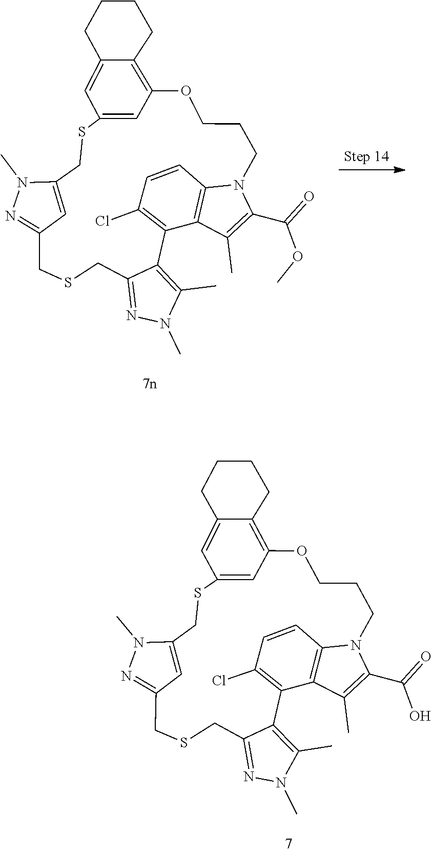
N1(C)C(C)=C2C3=C(Cl)C=CC4=C3C(C)=C(C(OC)=O)N4CCCOC3=C4CCCCC4=CC(=C3)SCC3=CC(=NN3C)CSCC2=N1.N1(C)C2=CC(=N1)CSCC1=NN(C)C(C)=C1C1=C(Cl)C=CC3=C1C(C)=C(C(=O)O)N3CCCOC1=C3C(=CC(=C1)SC2)CCCC3
